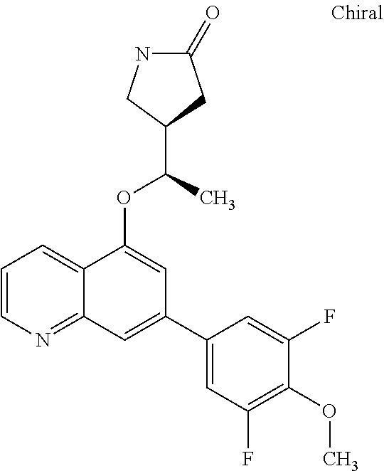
C1=CN=C2C(=C1)C(OC(C1CC(=O)NC1)C)=CC(C1=CC(F)=C(OC)C(F)=C1)=C2
